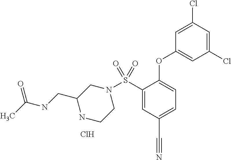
N1(S(C2=CC(C#N)=CC=C2OC2=CC(Cl)=CC(Cl)=C2)(=O)=O)CC(CNC(C)=O)NCC1.Cl
